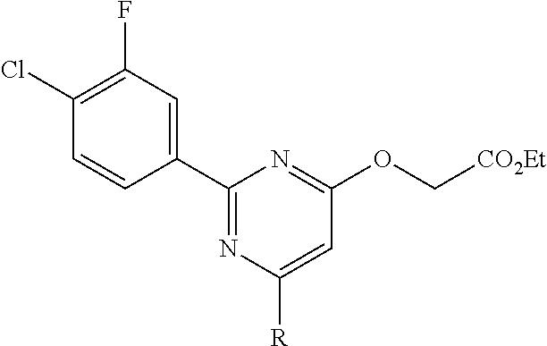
C1(C2=CC(F)=C(Cl)C=C2)=NC([R])=CC(OC[CO2Et])=N1
